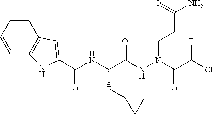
C(C(NN(CCC(N)=O)C(C(Cl)F)=O)=O)(NC(C1=CC2=C(N1)C=CC=C2)=O)CC1CC1
